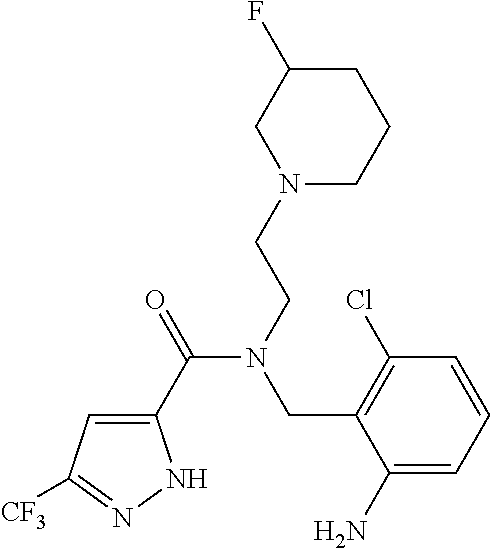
C1(C(=O)N(CCN2CCCC(F)C2)CC2=C(Cl)C=CC=C2N)=CC([CF3])=NN1
